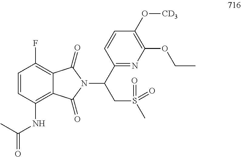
C1=CC(NC(C)=O)=C2C(=C1F)C(=O)N(C(C1=NC(OCC)=C(O[CD3])C=C1)CS(C)(=O)=O)C2=O
